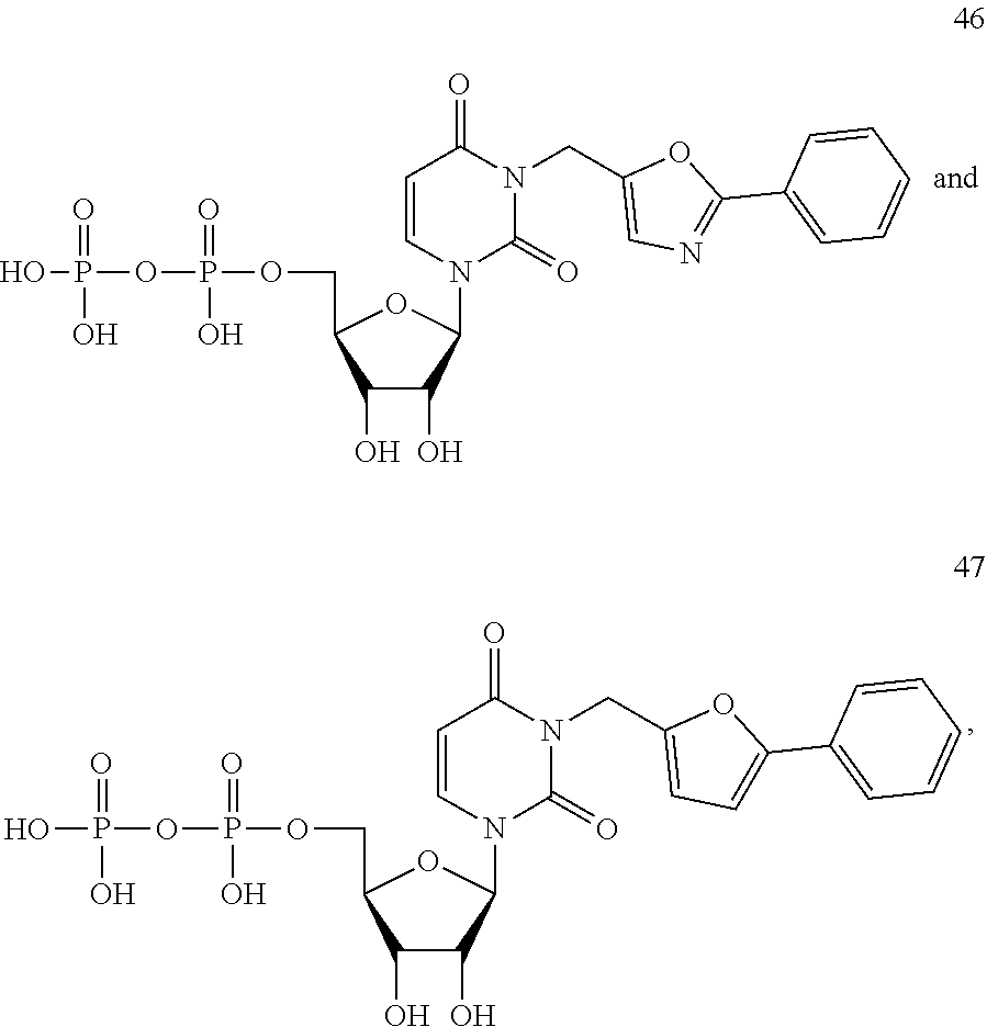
OP(=O)(O)OP(O)(=O)OCC1C(O)C(O)C(N2C(=O)N(CC3=CC=C(C4=CC=CC=C4)O3)C(=O)C=C2)O1.OP(=O)(O)OP(O)(=O)OCC1C(O)C(O)C(N2C(=O)N(CC3=CN=C(C4=CC=CC=C4)O3)C(=O)C=C2)O1
